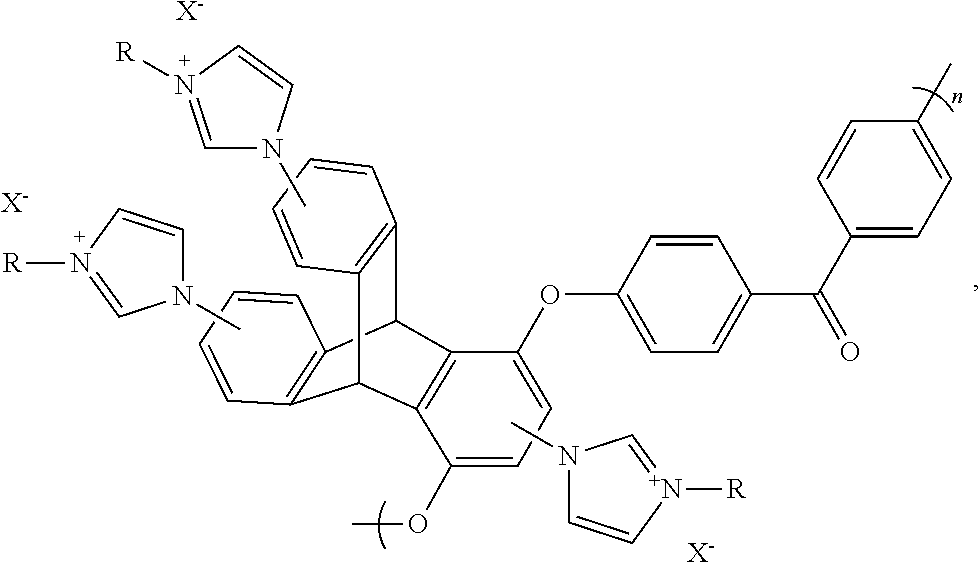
C12=C(C3C4=C(C1C1=C3C(OC3=CC=C(C(C5=CC=C(C)C=C5)=O)C=C3)=CC=C1OC)C=CC=C4)C=CC=C2.CN1C=N([R])C=C1.CN1C=CN([R])=C1.CN1C=C[N+]([R])=C1.[X-].[X-].[X-]
